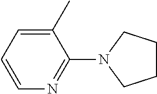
C1=CC=C(C)C(N2CCCC2)=N1
